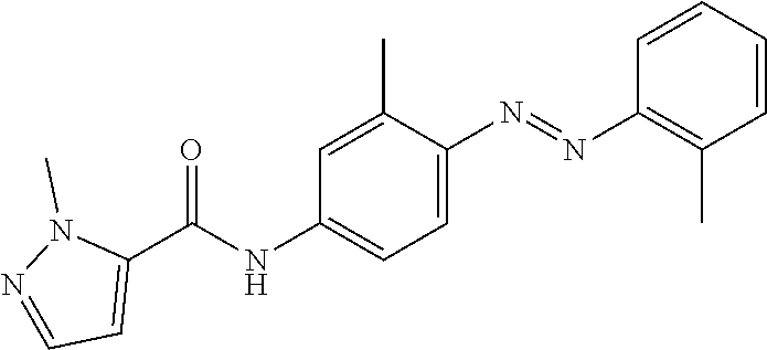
C1=C(C)C(N=NC2=C(C)C=CC=C2)=CC=C1NC(C1=CC=NN1C)=O
